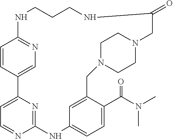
C1=CC2=CN=C1NCCCNC(=O)CN1CCN(CC3=CC(=CC=C3C(N(C)C)=O)NC3=NC2=CC=N3)CC1
